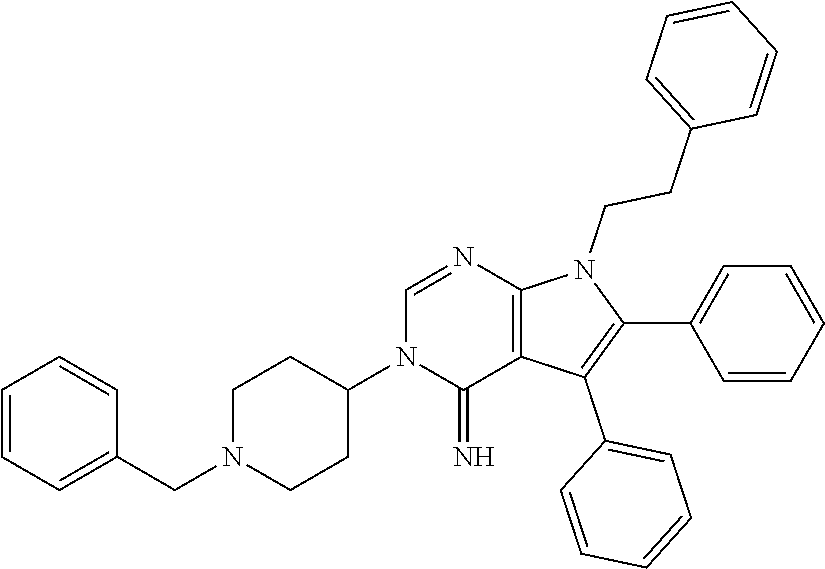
C1(C2=CC=CC=C2)=C(C2=CC=CC=C2)C2=C(N1CCC1=CC=CC=C1)N=CN(C1CCN(CC3=CC=CC=C3)CC1)C2=N
